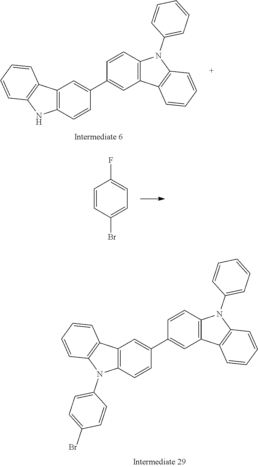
C12=C(C=CC(C3=CC4=C(C=C3)N(C3=CC=CC=C3)C3=C4C=CC=C3)=C1)NC1=C2C=CC=C1.C1=CC(Br)=CC=C1F.C12=C(C=CC(C3=CC4=C(C=C3)N(C3=CC=CC=C3)C3=C4C=CC=C3)=C1)N(C1=CC=C(Br)C=C1)C1=C2C=CC=C1
